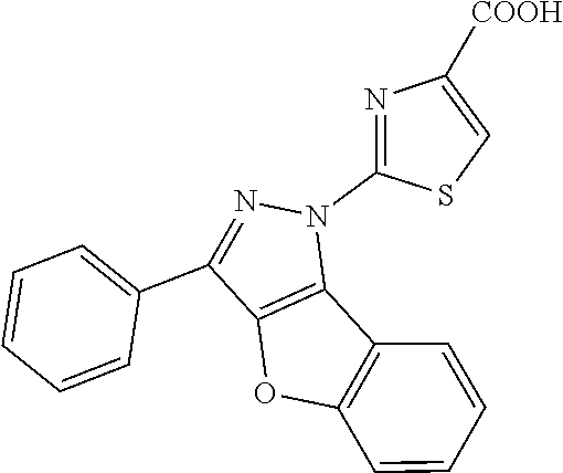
C1=CC=C(C2=NN(C3=NC([COOH])=CS3)C3=C2OC2=C3C=CC=C2)C=C1
